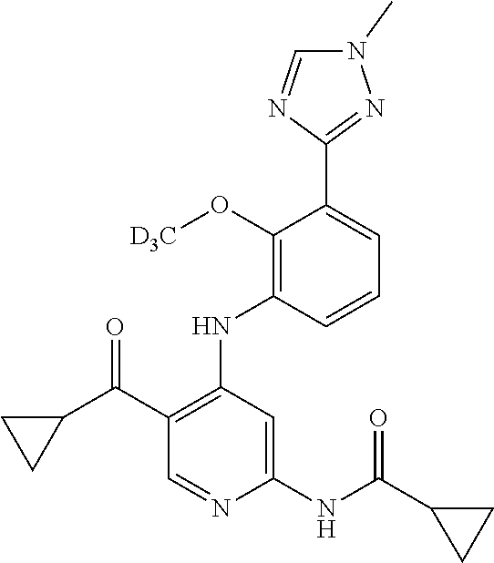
C1=CC(NC2=C(C(C3CC3)=O)C=NC(NC(C3CC3)=O)=C2)=C(O[D3C])C(C2=NN(C)C=N2)=C1
